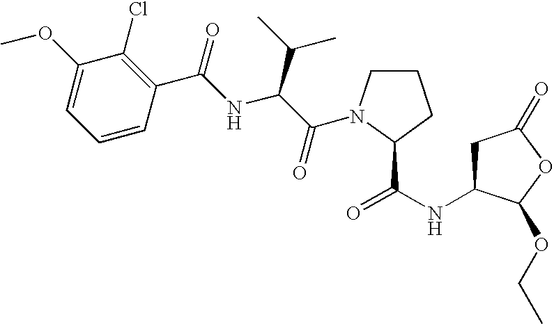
C1C(NC(=O)C2N(C(C(NC(C3=C(Cl)C(OC)=CC=C3)=O)C(C)C)=O)CCC2)C(OCC)OC1=O
